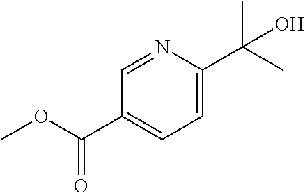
C1=NC(C(C)(C)O)=CC=C1C(OC)=O
